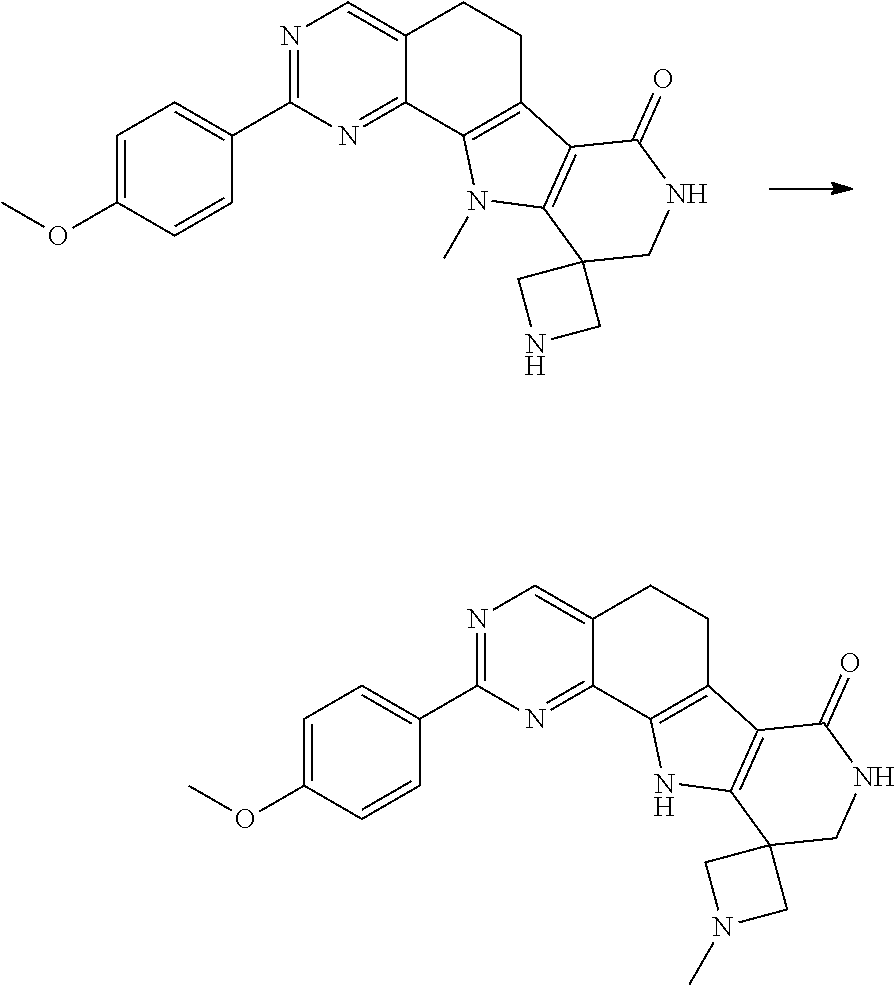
C1=C(OC)C=CC(C2=NC=C3C(=N2)C2=C(CC3)C3=C(N2C)C2(CNC3=O)CNC2)=C1.C1=C(OC)C=CC(C2=NC=C3C(=N2)C2=C(CC3)C3=C(N2)C2(CNC3=O)CN(C)C2)=C1
